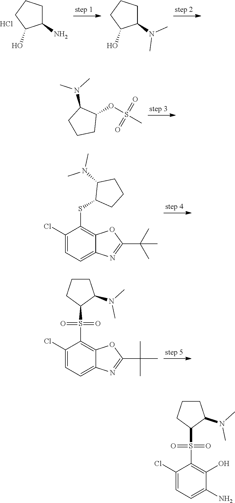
C1(N)CCCC1O.Cl.C1(N(C)C)CCCC1O.C1(OS(C)(=O)=O)C(N(C)C)CCC1.C1(Cl)=CC=C2C(=C1SC1CCCC1N(C)C)OC(C(C)(C)C)=N2.C1(Cl)=CC=C2C(=C1S(C1C(N(C)C)CCC1)(=O)=O)OC(C(C)(C)C)=N2.C1(Cl)=CC=C(N)C(O)=C1S(C1C(N(C)C)CCC1)(=O)=O
